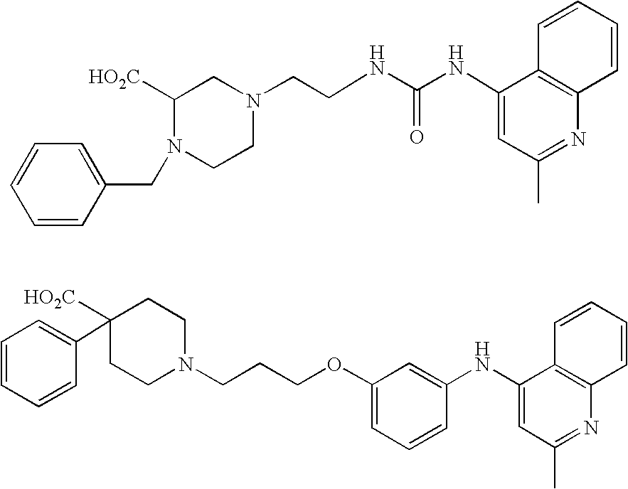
C(CNC(NC1=CC(C)=NC2=C1C=CC=C2)=O)N1CC([HO2C])N(CC2=CC=CC=C2)CC1.C1(NC2=CC(C)=NC3=C2C=CC=C3)=CC(OCCCN2CCC(C3=CC=CC=C3)([HO2C])CC2)=CC=C1
